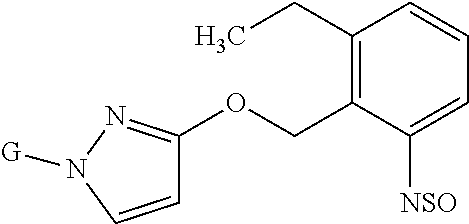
C1=CN([G])N=C1OCC1=C(CC)C=CC=C1[NSO]
